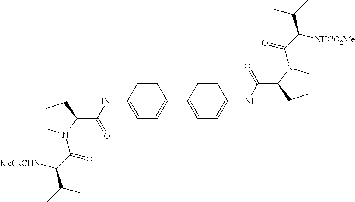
C1CN(C(C(C(C)C)[MeO2CHN])=O)C(C(NC2=CC=C(C3=CC=C(NC(=O)C4CCCN4C(=O)C(C(C)C)[NHCO2Me])C=C3)C=C2)=O)C1
